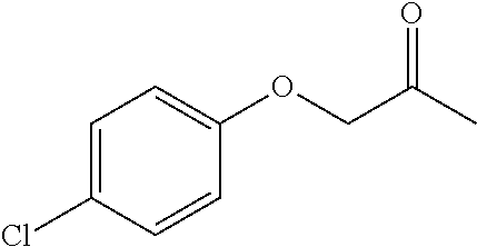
C1(OCC(C)=O)=CC=C(Cl)C=C1
